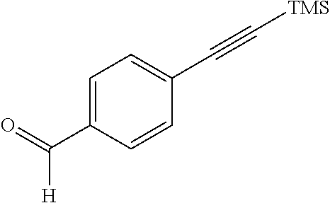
C1=C(C(=O)[H])C=CC(C#C[TMS])=C1
